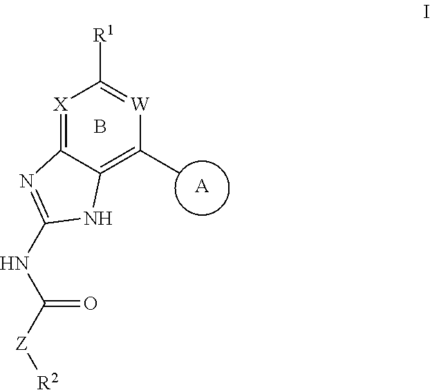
[X]1=C2C(=C(C)[W]=C1[R1])NC(NC([Z][R2])=O)=N2.[A].B
